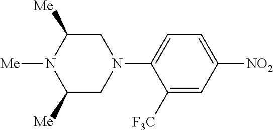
C1([F3C])=CC([NO2])=CC=C1N1CC([Me])N([Me])C([Me])C1
